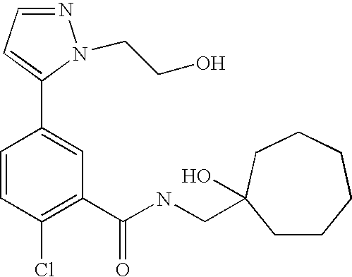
C1=CC(Cl)=C(C(NCC2(O)CCCCCC2)=O)C=C1C1=CC=NN1CCO
